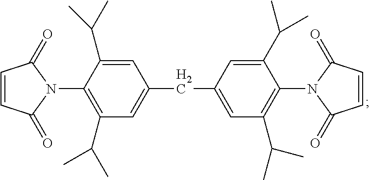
C1(=O)C=CC(=O)N1C1=C(C(C)C)C=C(CC2=CC(C(C)C)=C(N3C(=O)C=CC3=O)C(C(C)C)=C2)C=C1C(C)C
